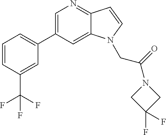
C1=CC(C(F)(F)F)=CC(C2=CN=C3C(=C2)N(CC(N2CC(F)(F)C2)=O)C=C3)=C1
